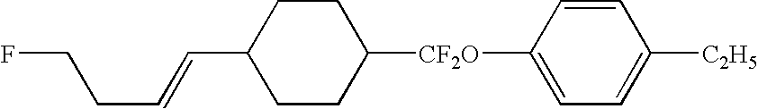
C1CC([CF2O]C2=CC=C([C2H5])C=C2)CCC1C=CCCF
